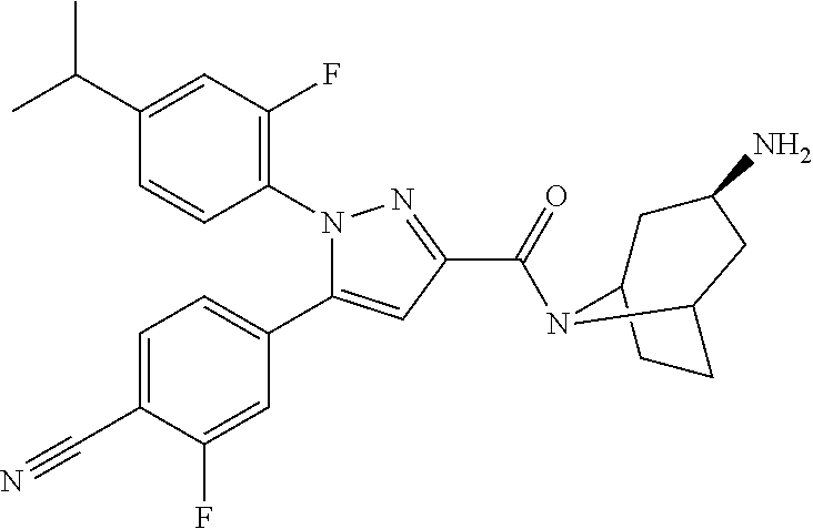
N1(C2=C(F)C=C(C(C)C)C=C2)C(C2=CC=C(C#N)C(F)=C2)=CC(C(=O)N2C3CCC2CC(N)C3)=N1
